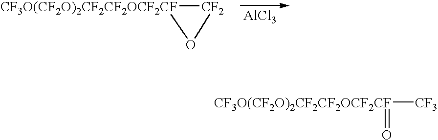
[AlCl3].[CF3O(CF2O)2CF2CF2OCF2CF]1[CF2]O1.[CF3O(CF2O)2CF2CF2OCF2CF]([CF3])=O
